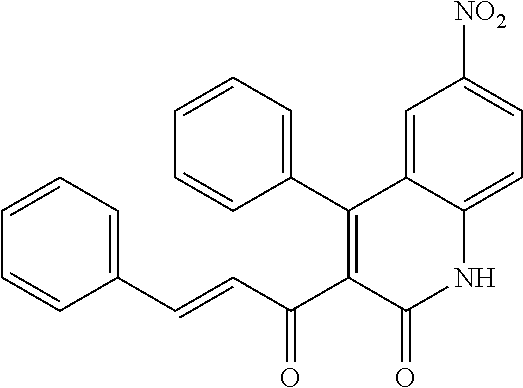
C1=CC=C(C=CC(C2=C(C3=CC=CC=C3)C3=CC([NO2])=CC=C3NC2=O)=O)C=C1
